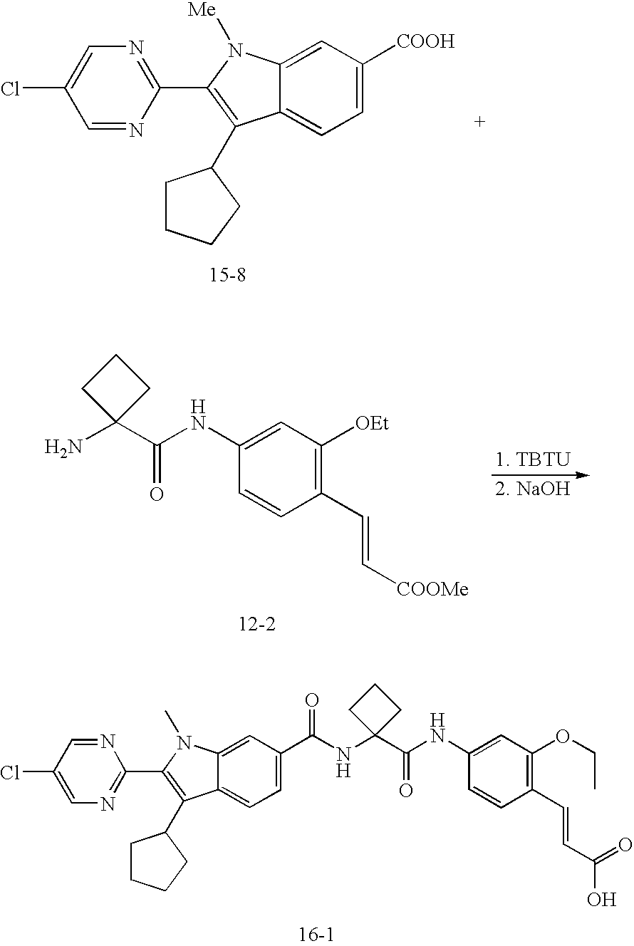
[COOH]C1=CC=C2C(=C1)N([Me])C(C1=NC=C(Cl)C=N1)=C2C1CCCC1.C1(NC(=O)C2(N)CCC2)=CC([OEt])=C(C=C[COOMe])C=C1.C1(NC(=O)C2(NC(=O)C3=CC=C4C(=C3)N(C)C(C3=NC=C(Cl)C=N3)=C4C3CCCC3)CCC2)=CC(OCC)=C(C=CC(=O)O)C=C1
